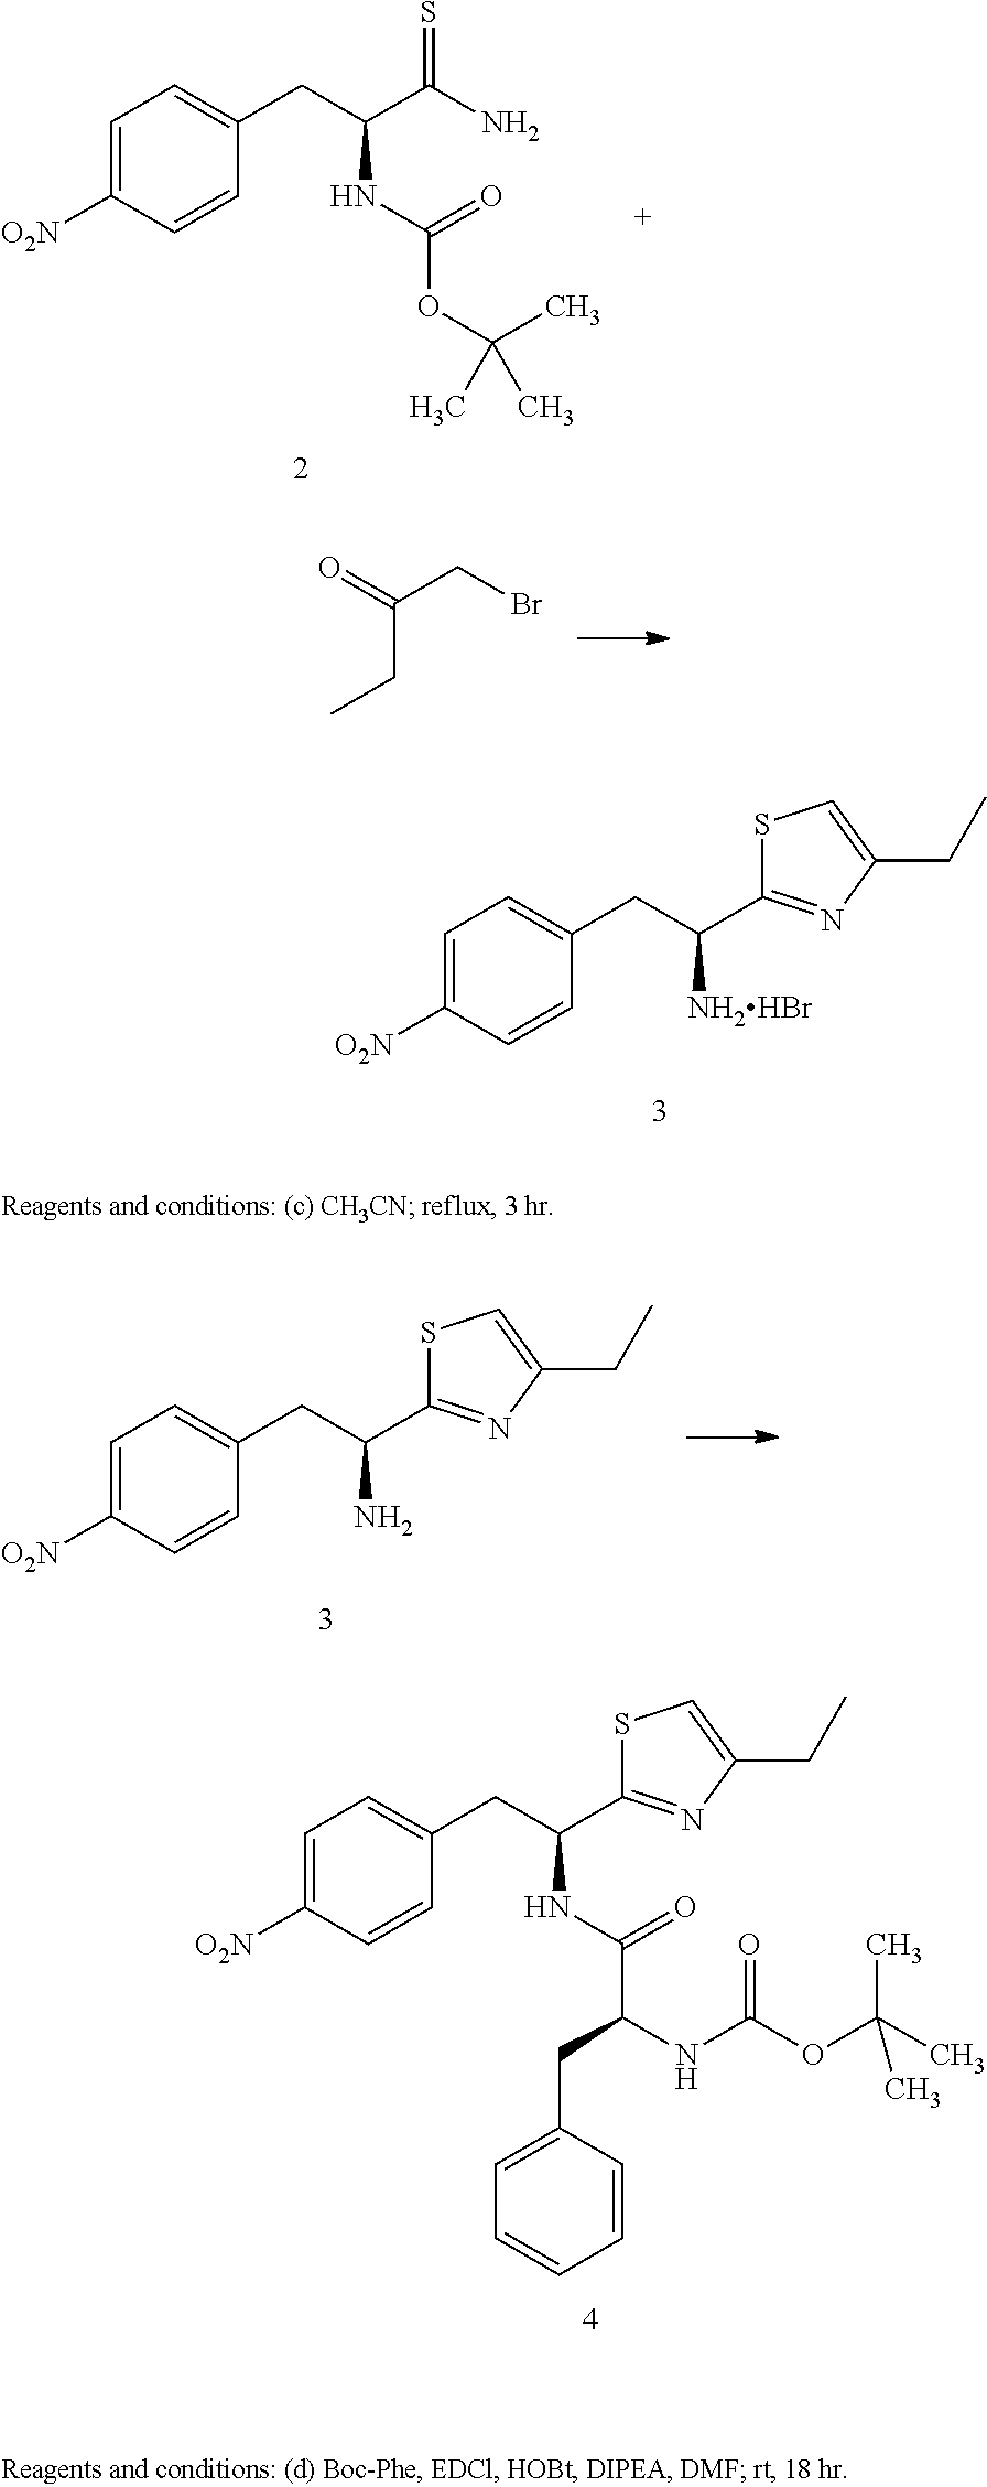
C1=C([O2N])C=CC(CC([NH2HBr])C2=NC(CC)=CS2)=C1.C1=C([O2N])C=CC(CC(NC(C(NC(OC(C)(C)C)=O)CC2=CC=CC=C2)=O)C2=NC(CC)=CS2)=C1.C1=C([O2N])C=CC(CC(C(N)=S)NC(OC(C)(C)C)=O)=C1.C(CC)(=O)CBr.C1=C([O2N])C=CC(CC(N)C2=NC(CC)=CS2)=C1
